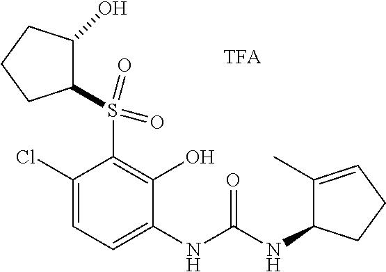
C1(Cl)=CC=C(NC(NC2C(C)=CCC2)=O)C(O)=C1S(=O)(=O)C1C(O)CCC1
